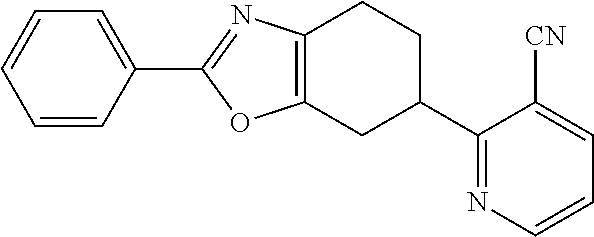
C1=CC(C2=NC3=C(CC(C4=NC=CC=C4[CN])CC3)O2)=CC=C1
